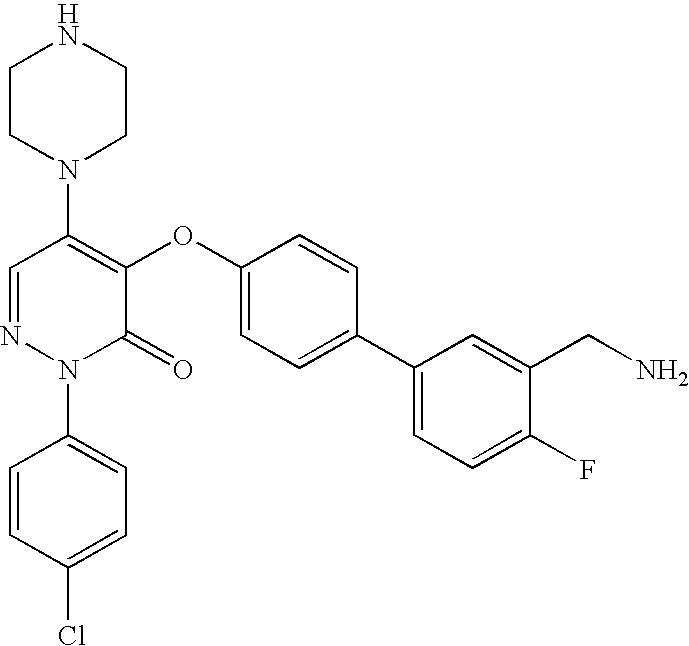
N1(C2=C(OC3=CC=C(C4=CC=C(F)C(CN)=C4)C=C3)C(=O)N(C3=CC=C(Cl)C=C3)N=C2)CCNCC1
